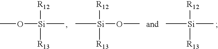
CO[Si](C)([R12])[R13].CO[Si](C)([R12])[R13].[Si](C)(C)([R12])[R13]
